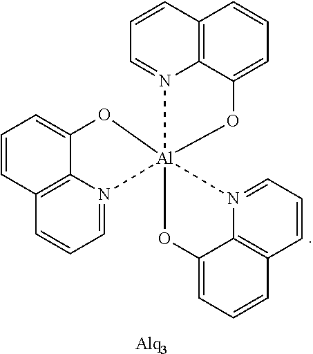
C1=N2C3=C(C=C1)C=CC=C3O[Al]213(N2=CC=CC4=C2C(=CC=C4)O1)N1=CC=CC2=C1C(=CC=C2)O3
